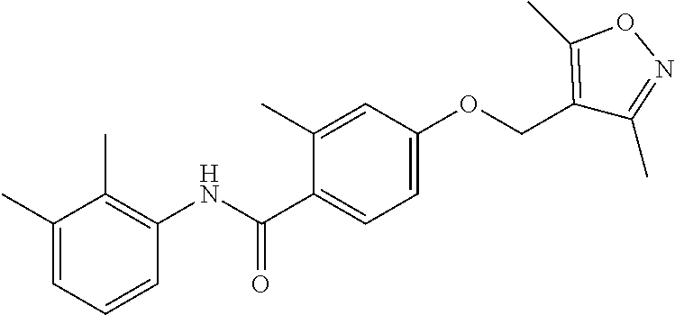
C1(C)=CC=CC(NC(C2=CC=C(OCC3=C(C)ON=C3C)C=C2C)=O)=C1C
